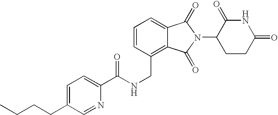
N(CC1=C2C(=CC=C1)C(=O)N(C1CCC(=O)NC1=O)C2=O)C(C1=CC=C(CCCC)C=N1)=O
